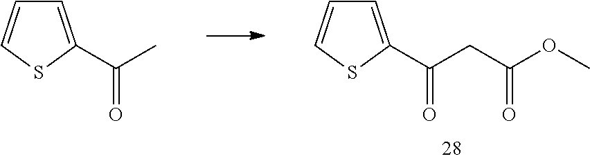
C1=C(C(CC(OC)=O)=O)SC=C1.C1=C(C(C)=O)SC=C1
